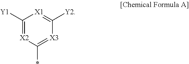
C1([Y1])=[X2]C(*)=[X3]C([Y2])=[X1]1
